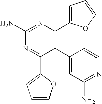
C1(C2=C(C3=CC=CO3)N=C(N)N=C2C2=CC=CO2)=CC(N)=NC=C1
